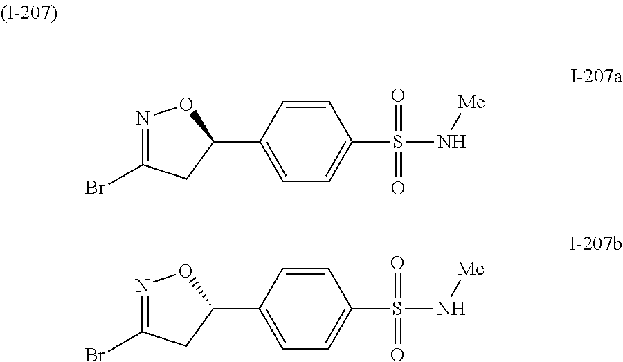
N1=C(Br)CC(C2=CC=C(S(N[Me])(=O)=O)C=C2)O1.N1=C(Br)CC(C2=CC=C(S(N[Me])(=O)=O)C=C2)O1
